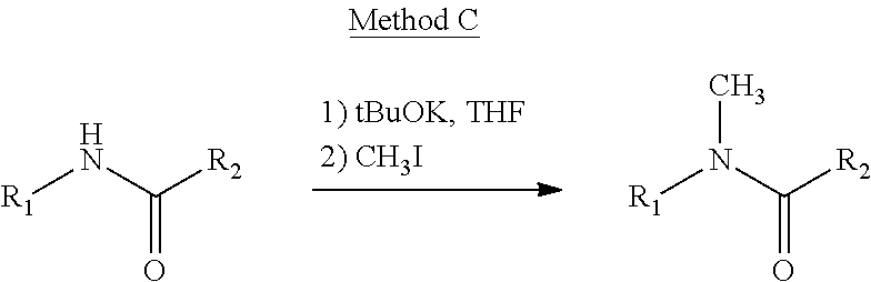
[R1]NC([R2])=O.[R1]N(C([R2])=O)C
